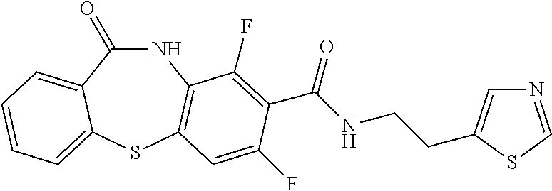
N1C(=O)C2=CC=CC=C2SC2=C1C(F)=C(C(NCCC1=CN=CS1)=O)C(F)=C2
